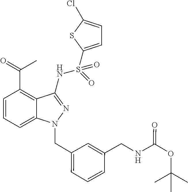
N(S(=O)(C1=CC=C(Cl)S1)=O)C1=NN(CC2=CC=CC(CNC(OC(C)(C)C)=O)=C2)C2=CC=CC(C(=O)C)=C21
